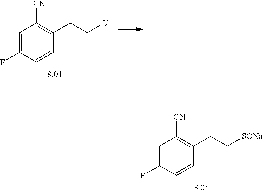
C1=C(F)C=CC(CCCl)=C1[CN].C1=C(F)C=CC(CC[SONa])=C1[CN]
